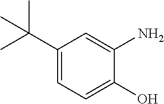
C1(C(C)(C)C)=CC=C(O)C(N)=C1
